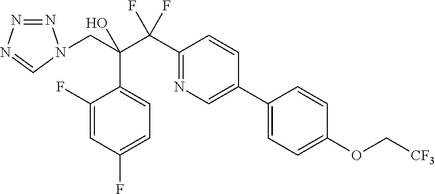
C1(F)=CC(F)=CC=C1C(CN1N=NN=C1)(C(C1=NC=C(C2=CC=C(OC[CF3])C=C2)C=C1)(F)F)O
